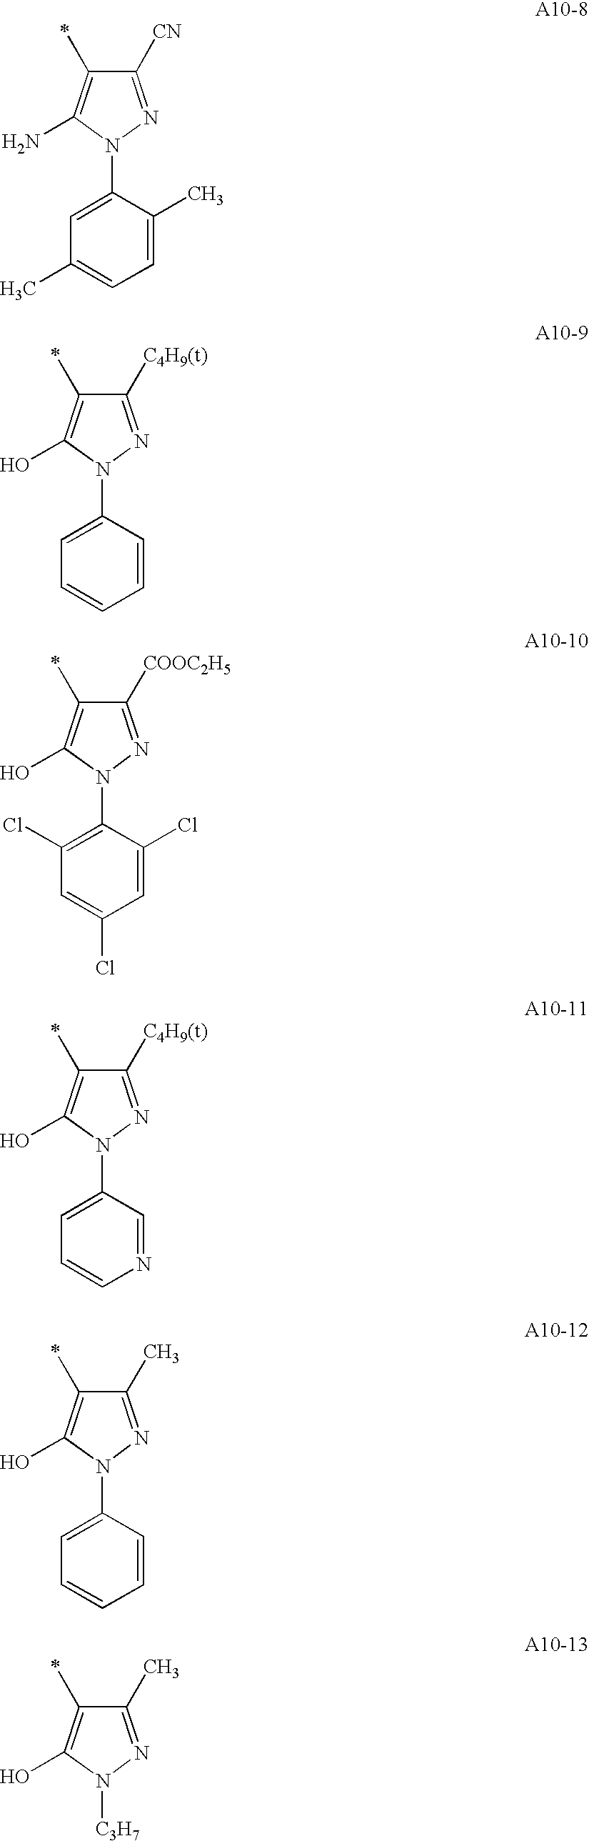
C1([CN])=NN(C2=CC(C)=CC=C2C)C(N)=C1C.C1([C4H9(t)])=NN(C2=CC=CC=C2)C(O)=C1C.C1([COOC2H5])=NN(C2=C(Cl)C=C(Cl)C=C2Cl)C(O)=C1C.C1([C4H9(t)])=NN(C2=CC=CN=C2)C(O)=C1C.C1(C)=NN(C2=CC=CC=C2)C(O)=C1C.C1(C)=NN([C3H7])C(O)=C1C
